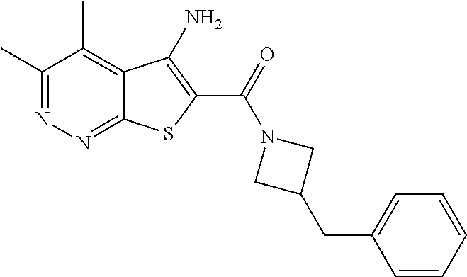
C1(C)=NN=C2C(=C1C)C(N)=C(C(=O)N1CC(CC3=CC=CC=C3)C1)S2
